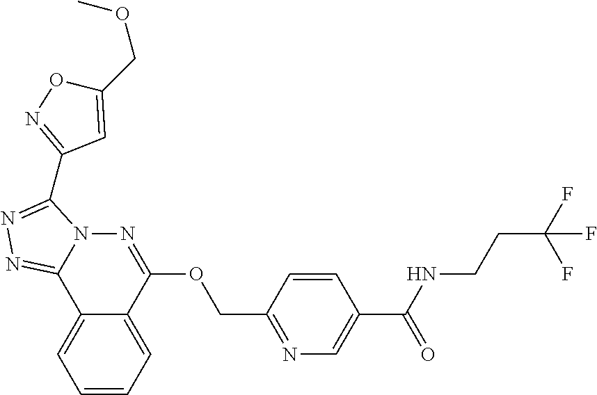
C1=CC=C2C(=C1)C1=NN=C(C3=NOC(COC)=C3)N1N=C2OCC1=NC=C(C(=O)NCCC(F)(F)F)C=C1
